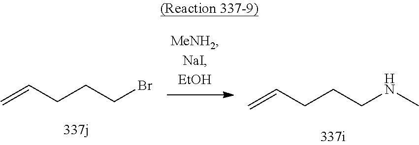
C=CCCCBr.C=CCCCNC
